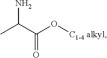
NC(C(O[C1-4 alkyl])=O)C
